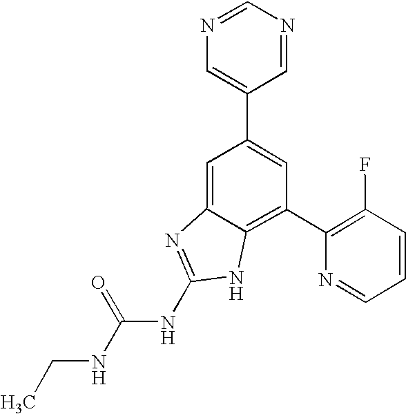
CCNC(NC1=NC2=CC(C3=CN=CN=C3)=CC(C3=C(F)C=CC=N3)=C2N1)=O
